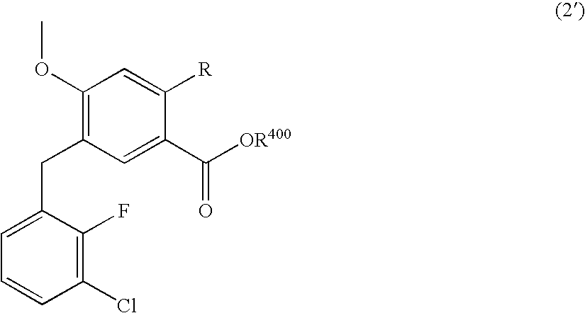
C1(OC)=C(CC2=CC=CC(Cl)=C2F)C=C(C([OR400])=O)C([R])=C1
